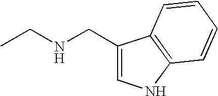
C1(CNCC)=CNC2=C1C=CC=C2
